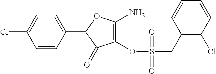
C1(C2=CC=C(Cl)C=C2)C(=O)C(OS(CC2=C(Cl)C=CC=C2)(=O)=O)=C(N)O1
